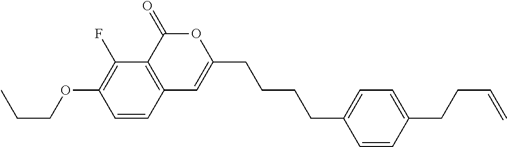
C1=CC2=C(C(F)=C1OCCC)C(=O)OC(CCCCC1=CC=C(CCC=C)C=C1)=C2
